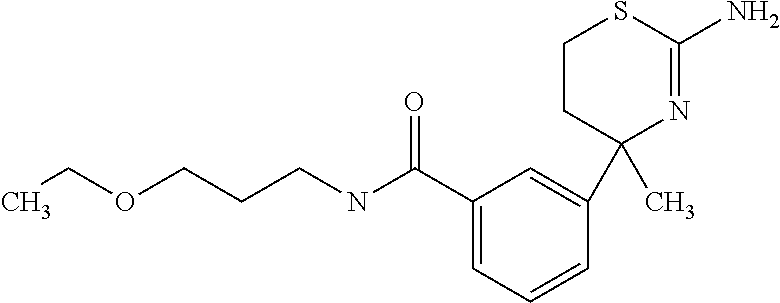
C(NC(C1=CC=CC(C2(C)N=C(N)SCC2)=C1)=O)CCOCC
